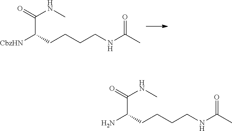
C(C(=O)NC)(CCCCNC(C)=O)[CbzHN].C(C(=O)NC)(CCCCNC(C)=O)N
